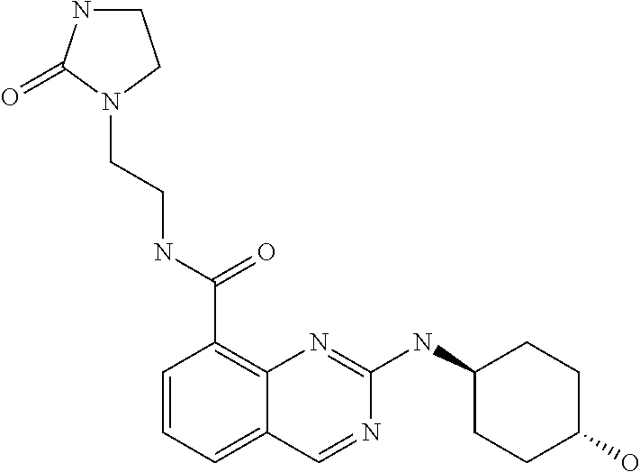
C1=CC=C2C(=C1C(NCCN1CCNC1=O)=O)N=C(NC1CCC(O)CC1)N=C2
